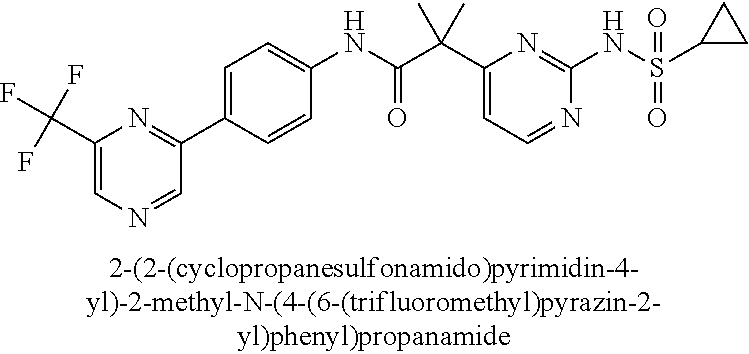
N1=CC=C(C(C(NC2=CC=C(C3=NC(C(F)(F)F)=CN=C3)C=C2)=O)(C)C)N=C1NS(=O)(=O)C1CC1
